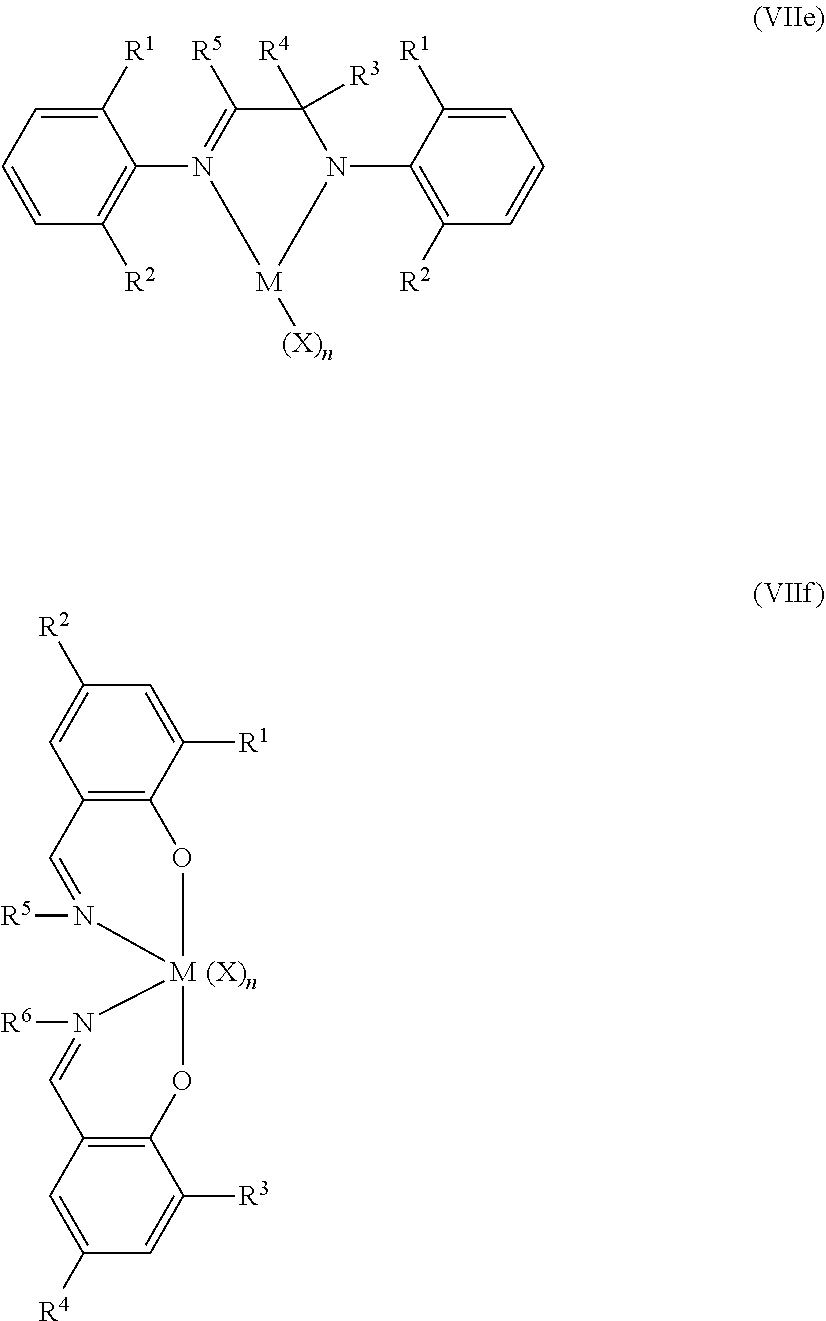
C12=C(C([R1])=CC([R2])=C1)O[M]1(N([R5])=C2)OC2=C(C=C([R4])C=C2[R3])C=N1[R6].[(X)n].N1(C2=C([R2])C=CC=C2[R1])[M]([(X)n])N(C2=C([R2])C=CC=C2[R1])=C([R5])C1([R4])[R3]
